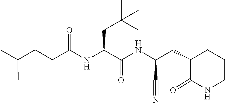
N#CC(CC1C(=O)NCCC1)NC(C(NC(CCC(C)C)=O)CC(C)(C)C)=O
